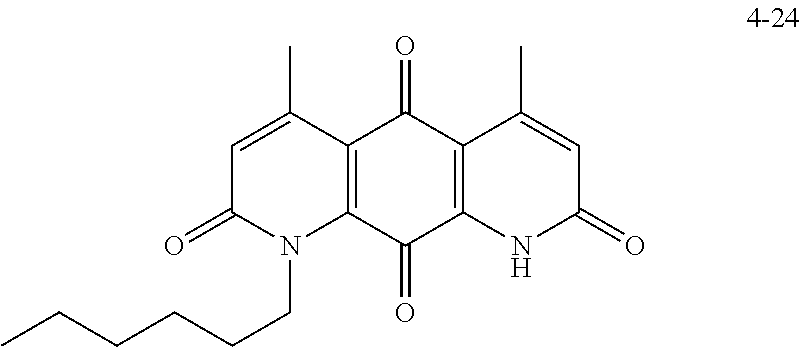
C1=C(C)C2=C(N(CCCCCC)C1=O)C(=O)C1=C(C2=O)C(C)=CC(=O)N1
